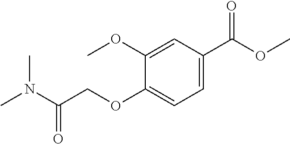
C1=C(C(OC)=O)C=C(OC)C(OCC(N(C)C)=O)=C1
